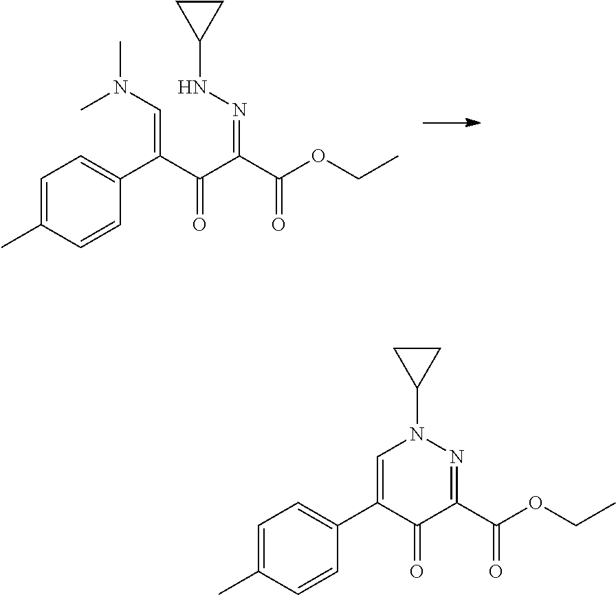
C1=C(C)C=CC(C(C(C(C(OCC)=O)=NNC2CC2)=O)=CN(C)C)=C1.C1=C(C)C=CC(C2=CN(C3CC3)N=C(C(OCC)=O)C2=O)=C1
